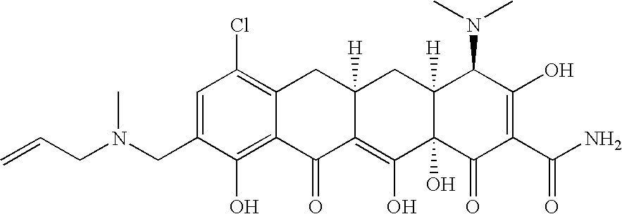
N(CC1=CC(Cl)=C2C(=C1O)C(=O)C1=C(O)C3(O)C([H])(CC1([H])C2)C(N(C)C)C(O)=C(C(N)=O)C3=O)(CC=C)C
